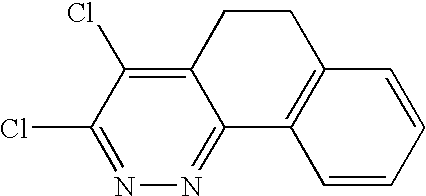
C1=CC=CC2=C1C1=NN=C(Cl)C(Cl)=C1CC2
